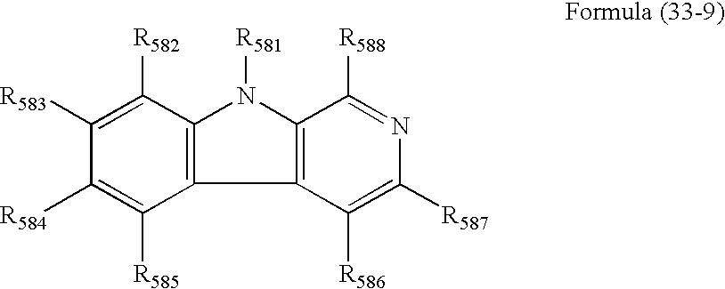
C12=C(N([R581])C3=C1C([R585])=C([R584])C([R583])=C3[R582])C([R588])=NC([R587])=C2[R586]
